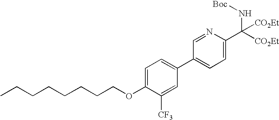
C1=C(OCCCCCCCC)C([CF3])=CC(C2=CC=C(C([CO2Et])(N[Boc])[CO2Et])N=C2)=C1
